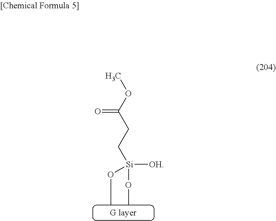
[Si](OC)([OH])(OC)CCC(OC)=O
